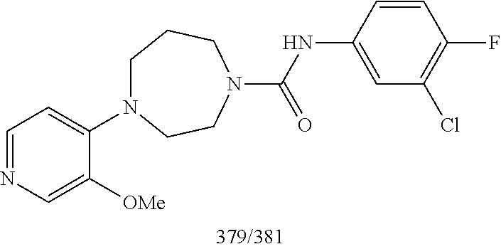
C1=NC=C([OMe])C(N2CCCN(C(=O)NC3=CC(Cl)=C(F)C=C3)CC2)=C1
